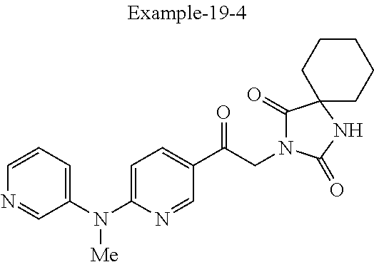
C1(C(CN2C(=O)C3(NC2=O)CCCCC3)=O)=CC=C(N(C2=CC=CN=C2)[Me])N=C1
